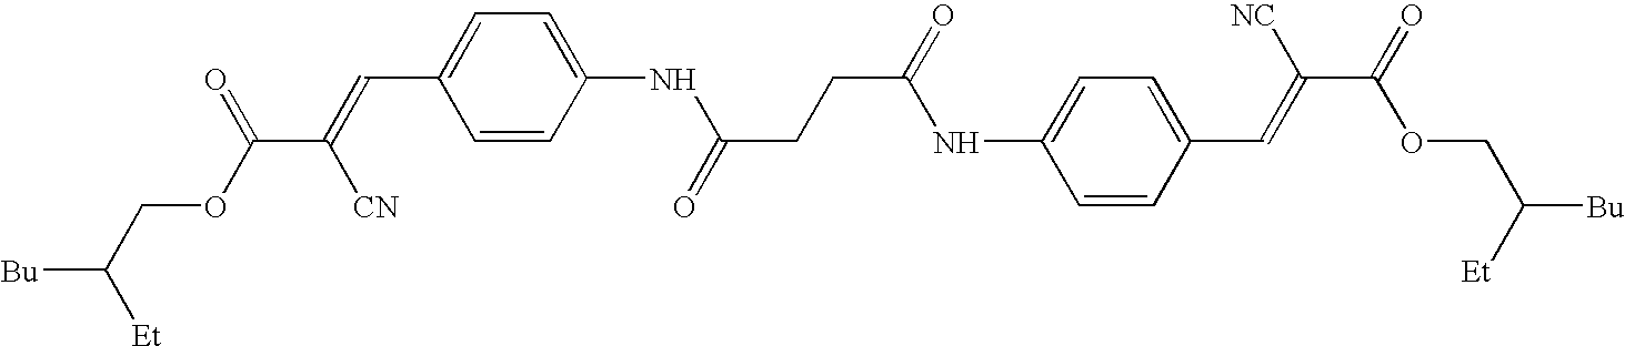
[Bu]C(COC(C(=CC1=CC=C(NC(CCC(=O)NC2=CC=C(C=C(C(=O)OCC([Bu])[Et])[NC])C=C2)=O)C=C1)[CN])=O)[Et]
